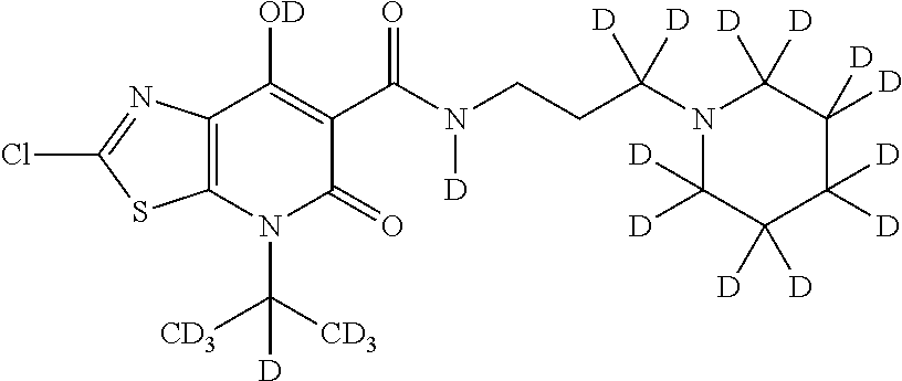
C12=C(N(C([CD3])([CD3])[D])C(=O)C(C(N(CCC(N3C([D])([D])C([D])([D])C([D])([D])C([D])([D])C3([D])[D])([D])[D])[D])=O)=C1[OD])SC(Cl)=N2
